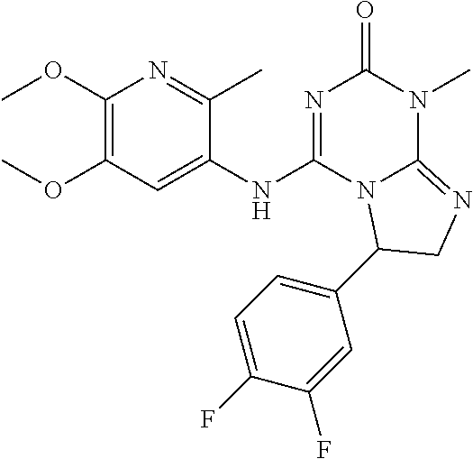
C1(OC)=C(OC)C=C(NC2=NC(=O)N(C)C3=NCC(C4=CC=C(F)C(F)=C4)N23)C(C)=N1
